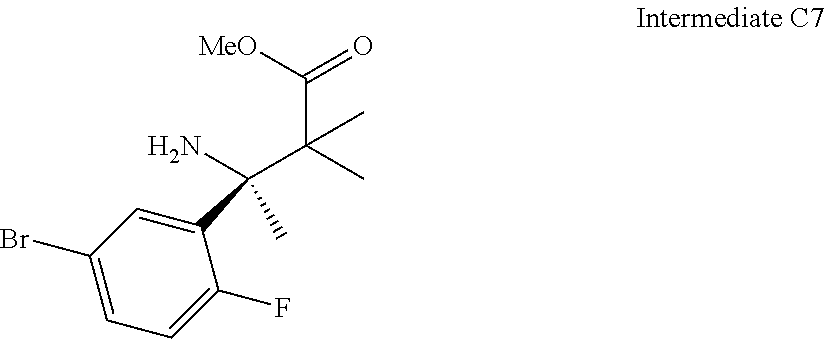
C1(C(N)(C(C)(C)C(=O)[MeO])C)=CC(Br)=CC=C1F
